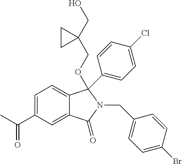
C1=C(C(=O)C)C=C2C(=C1)C(C1=CC=C(Cl)C=C1)(OCC1(CO)CC1)N(CC1=CC=C(Br)C=C1)C2=O
